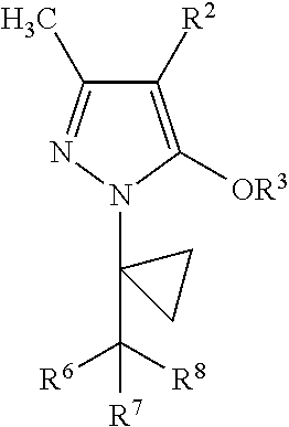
C1([R2])=C([OR3])N(C2(C([R8])([R6])[R7])CC2)N=C1C
